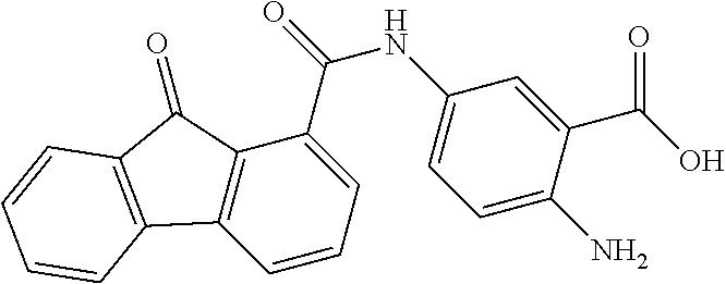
C1=CC=C(C(NC2=CC=C(N)C(C(=O)O)=C2)=O)C2=C1C1=C(C2=O)C=CC=C1
